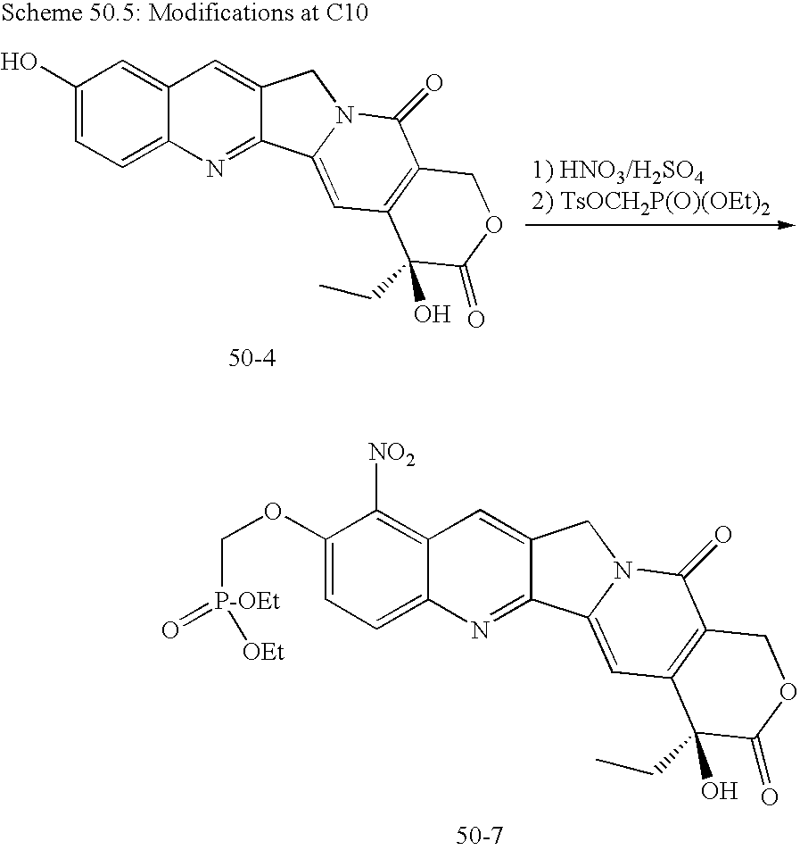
C1(O)=CC=C2C(=C1)C=C1C(=N2)C2=CC3=C(C(=O)N2C1)COC(=O)C3(CC)O.C1(OC[P-OEt](=O)[OEt])=CC=C2C(=C1[NO2])C=C1C(=N2)C2=CC3=C(C(=O)N2C1)COC(=O)C3(CC)O
